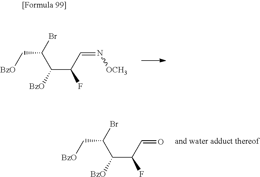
C(C(C=N[OCH3])F)([BzO])C(Br)C[BzO].C(C(C=O)F)([BzO])C(Br)C[BzO]
